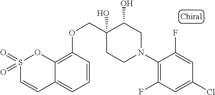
C1(N2CC(O)C(O)(COC3=C4C(=CC=C3)C=CS(=O)(=O)O4)CC2)=C(F)C=C(Cl)C=C1F
